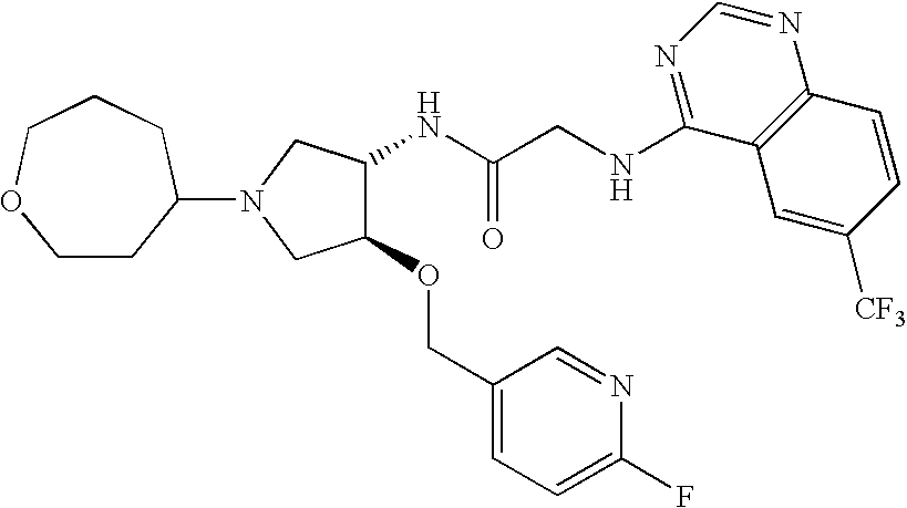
N(CC(NC1C(OCC2=CC=C(F)N=C2)CN(C2CCOCCC2)C1)=O)C1=NC=NC2=C1C=C([CF3])C=C2
